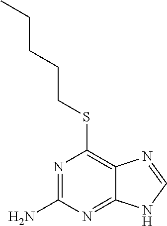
C(SC1=C2C(=NC(N)=N1)NC=N2)CCCC
